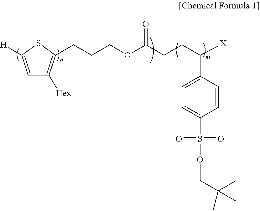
C1=C([H])SC(CCCOC(CCC([X])C2=CC=C(S(OCC(C)(C)C)(=O)=O)C=C2)=O)=C1[Hex]
